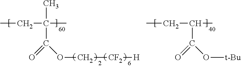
CCC(C)(C)C(=O)OC[CF2][H].CCC(C)C(=O)O[t-Bu]
